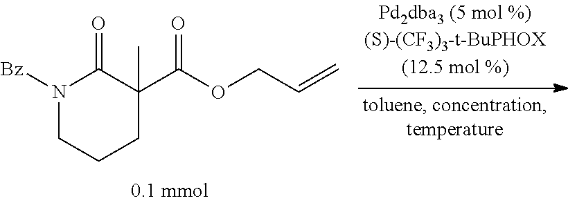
N1([Bz])CCCC(C(OCC=C)=O)(C)C1=O
